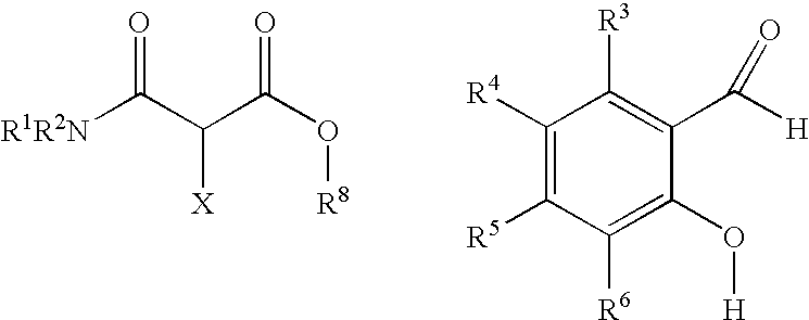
[R1R2N]C(C(C(O[R8])=O)[X])=O.C1([R4])=C([R5])C([R6])=C(O[H])C(C([H])=O)=C1[R3]
